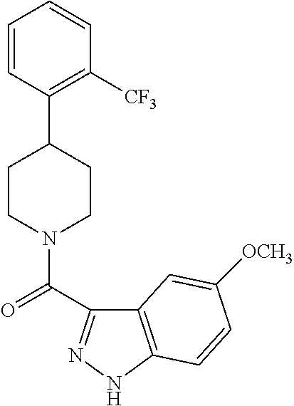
C1=CC(C2CCN(C(=O)C3=NNC4=C3C=C([OCH3])C=C4)CC2)=C([CF3])C=C1
